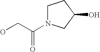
OCC(N1CCC(O)C1)=O
